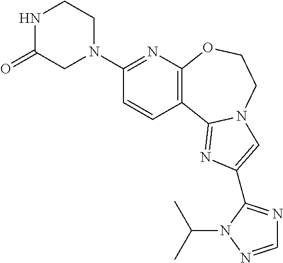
C1(N2CCNC(=O)C2)=NC2=C(C=C1)C1=NC(C3=NC=NN3C(C)C)=CN1CCO2
